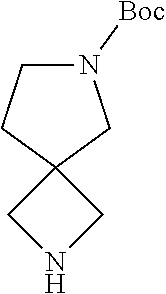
C12(CN([Boc])CC1)CNC2
